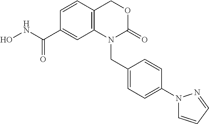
C1=CC2=C(C=C1C(NO)=O)N(CC1=CC=C(N3C=CC=N3)C=C1)C(=O)OC2
